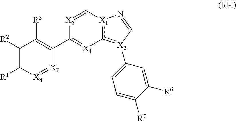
C1([R2])=C([R1])[X8]=[X7]C(C2=[X4]c3[X1](C=[X5]2)N=C[X2]3C2=CC=C([R7])C([R6])=C2)=C1[R3]
